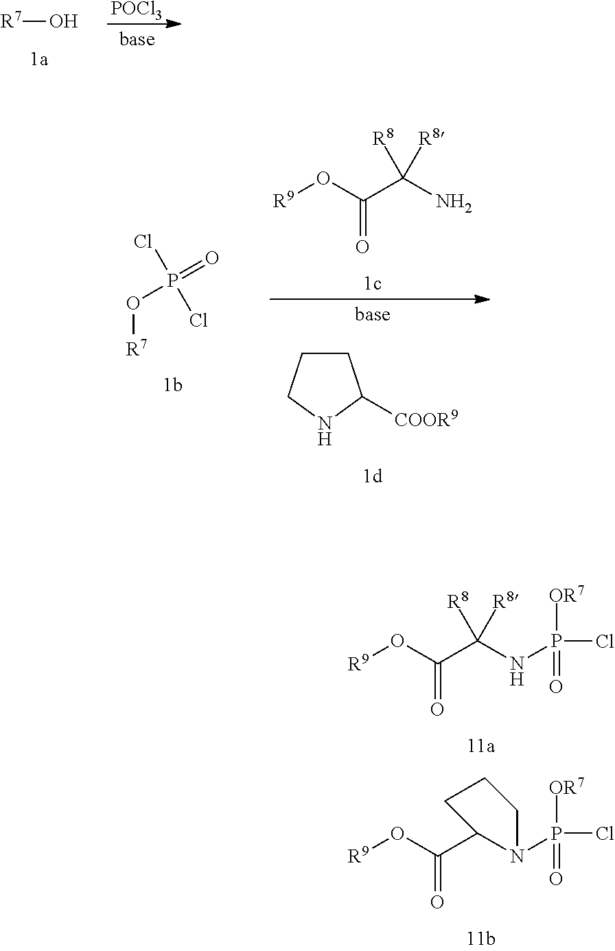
[R9]OC(C(NP(Cl)([OR7])=O)([R8])[R8])=O.[R9]OC(C1N(P(Cl)([OR7])=O)CCC1)=O.[R7]O.[POCl3].O([R7])P(Cl)(Cl)=O.[R9]OC(C(N)([R8])[R8])=O.C1CCNC1[COOR9]
